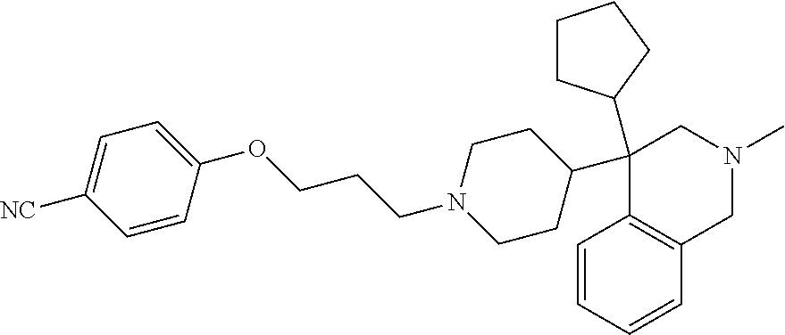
C1(C2(C3CCCC3)C3=C(C=CC=C3)CN(C)C2)CCN(CCCOC2=CC=C([NC])C=C2)CC1
